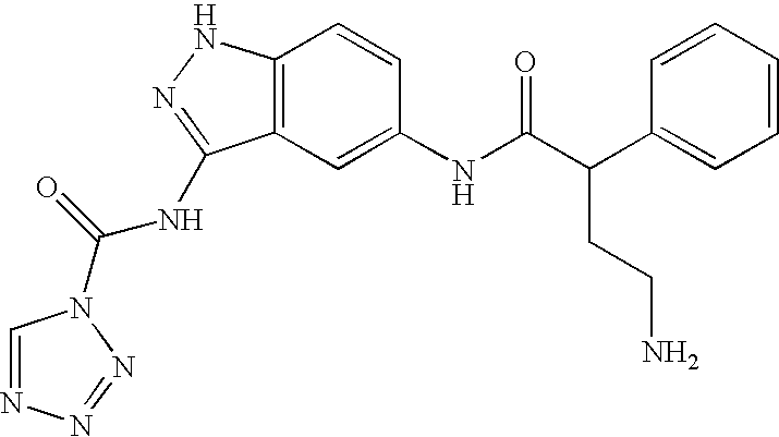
C12=C(C=C(NC(C(C3=CC=CC=C3)CCN)=O)C=C1)C(NC(=O)N1C=NN=N1)=NN2
